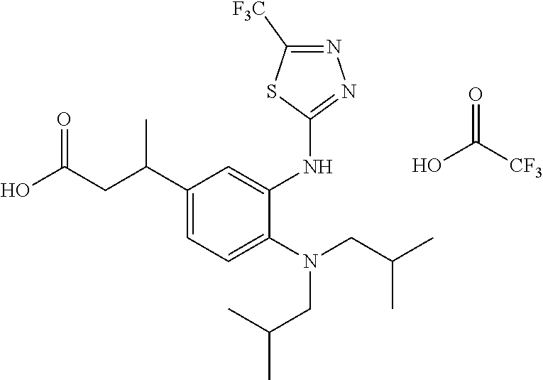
C1(C(CC(O)=O)C)=CC=C(N(CC(C)C)CC(C)C)C(NC2=NN=C([F3C])S2)=C1.[CF3]C(O)=O
